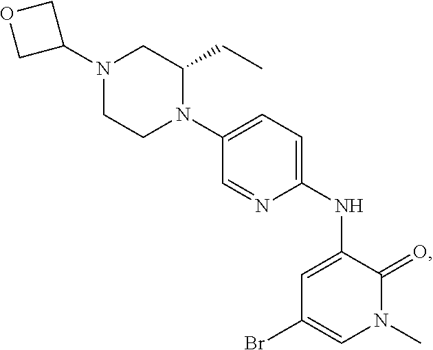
C1(NC2=CC(Br)=CN(C)C2=O)=CC=C(N2C(CC)CN(C3COC3)CC2)C=N1
